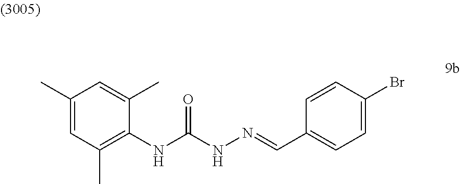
C1(C)=CC(C)=C(NC(NN=CC2=CC=C(Br)C=C2)=O)C(C)=C1
